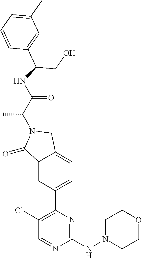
C1(=O)C2=CC(C3=C(Cl)C=NC(NN4CCOCC4)=N3)=CC=C2CN1C(C(=O)NC(C1=CC(C)=CC=C1)CO)C
